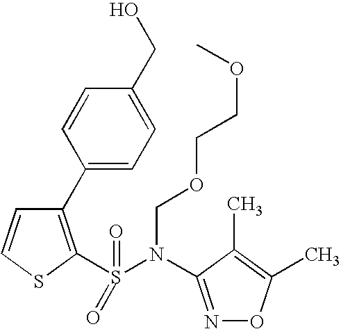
C1(C2=CC=C(CO)C=C2)=C(S(=O)(=O)N(COCCOC)C2=NOC(C)=C2C)SC=C1
